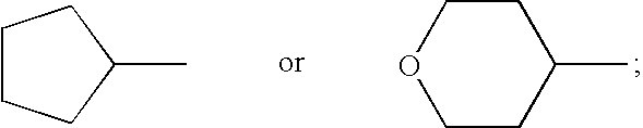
C1CCC(C)C1.C1COCCC1C
